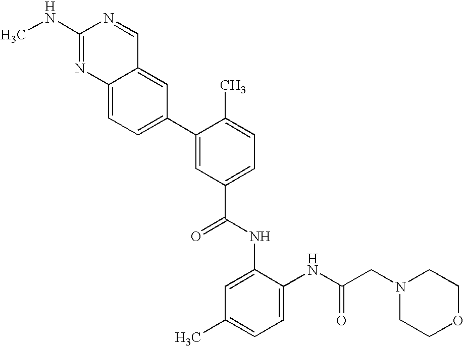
C12=CC=C(C3=CC(C(=O)NC4=CC(C)=CC=C4NC(CN4CCOCC4)=O)=CC=C3C)C=C1C=NC(NC)=N2
